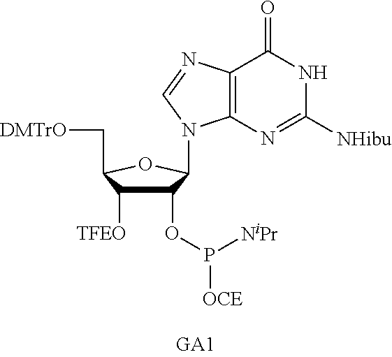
C12=C(N=C([NHibu])NC1=O)N(C1C(OP([NiPr])[OCE])C([TFEO])C(C[DMTrO])O1)C=N2
